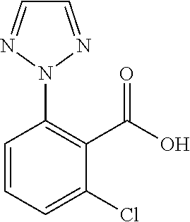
C1=NN(C2=C(C(O)=O)C(Cl)=CC=C2)N=C1
